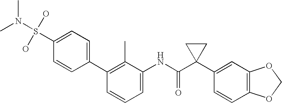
C1(C2=CC=C(S(O)(O)N(C)C)C=C2)=C(C)C(NC(C2(C3=CC4=C(C=C3)OCO4)CC2)=O)=CC=C1
